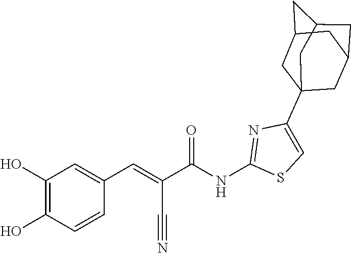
C1=C(C23CC4CC(CC(C2)C4)C3)N=C(NC(C(=CC2=CC(O)=C(O)C=C2)C#N)=O)S1
